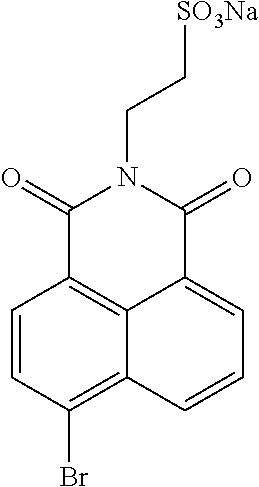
C1=CC2=C3C(=C1Br)C=CC=C3C(=O)N(CC[SO3Na])C2=O
